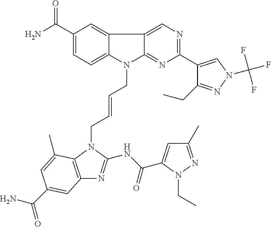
C1(C(N)=O)=CC=C2C(=C1)C1=CN=C(C3=CN(C(F)(F)F)N=C3CC)N=C1N2CC=CCN1C2=C(N=C1NC(=O)C1=CC(C)=NN1CC)C=C(C(N)=O)C=C2C
